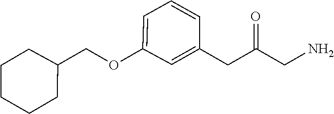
C1CCCCC1COC1=CC=CC(CC(CN)=O)=C1
